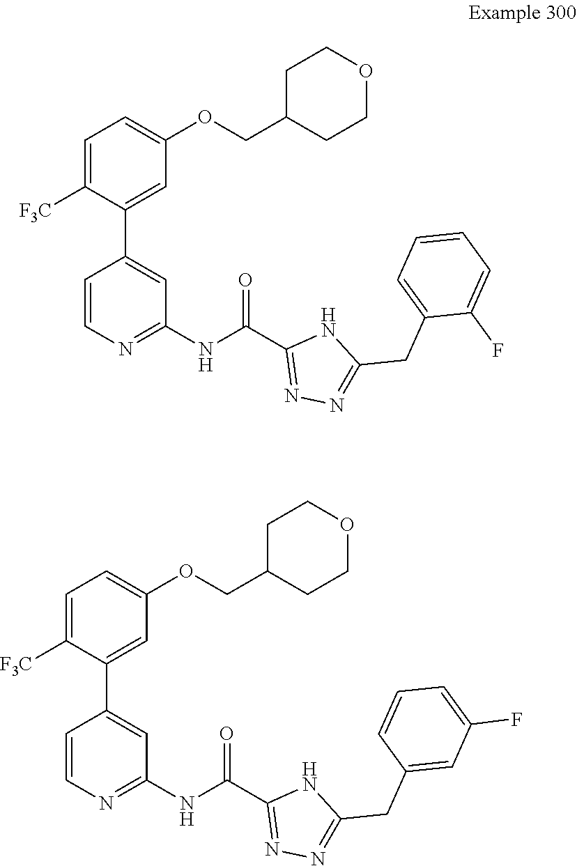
C1=C([F3C])C(C2=CC(NC(C3=NN=C(CC4=CC=CC=C4F)N3)=O)=NC=C2)=CC(OCC2CCOCC2)=C1.C1=C([F3C])C(C2=CC(NC(C3=NN=C(CC4=CC(F)=CC=C4)N3)=O)=NC=C2)=CC(OCC2CCOCC2)=C1
